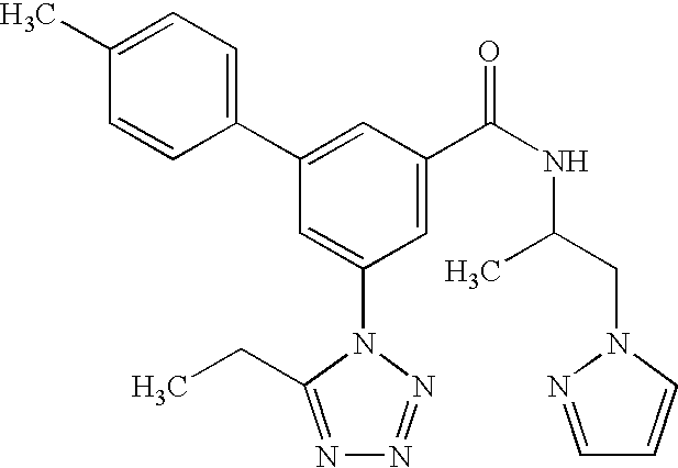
C1(C2=CC(C(NC(CN3N=CC=C3)C)=O)=CC(N3C(CC)=NN=N3)=C2)=CC=C(C)C=C1
